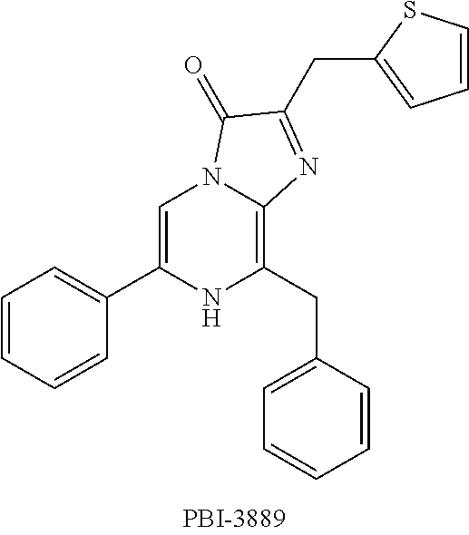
C1=CC=CC(C2=CN3C(=C(CC4=CC=CC=C4)N2)N=C(CC2=CC=CS2)C3=O)=C1
